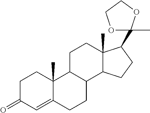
C1C(=O)C=C2C(C)(C1)C1C(CC2)C2C(C)(CC1)C(C1(C)OCCO1)CC2
